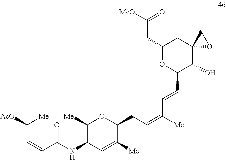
[Me]C(=CCC1OC([Me])C(NC(C=CC([AcO])[Me])=O)C=C1[Me])C=CC1C(O)C2(CC(CC(=O)[MeO])O1)OC2
